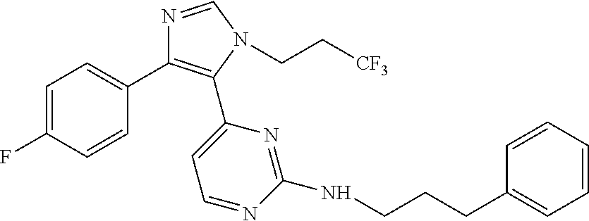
C1=C(F)C=CC(C2=C(C3=CC=NC(NCCCC4=CC=CC=C4)=N3)N(CC[CF3])C=N2)=C1
